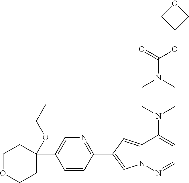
N1(C2=CC=NN3C2=CC(C2=NC=C(C4(OCC)CCOCC4)C=C2)=C3)CCN(C(OC2COC2)=O)CC1
